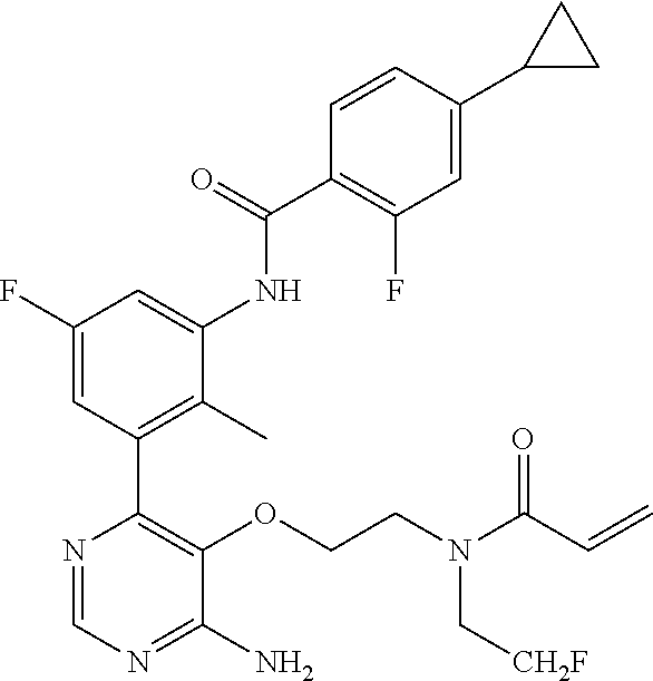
N(CCOC1=C(C2=C(C)C(NC(C3=C(F)C=C(C4CC4)C=C3)=O)=CC(F)=C2)N=CN=C1N)(C(C=C)=O)C[CH2F]
